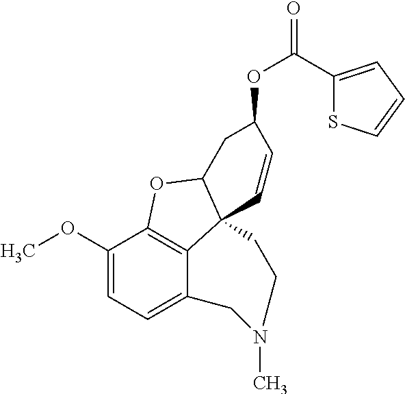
C1(OC)=CC=C2C3=C1OC1C3(C=CC(OC(=O)C3=CC=CS3)C1)CCN(C)C2
